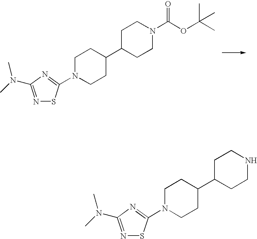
C1C(C2CCN(C3=NC(N(C)C)=NS3)CC2)CCN(C(OC(C)(C)C)=O)C1.C1C(C2CCN(C3=NC(N(C)C)=NS3)CC2)CCNC1
